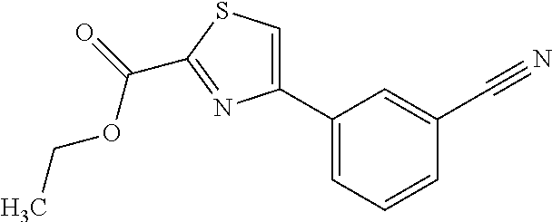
C1(C2=CSC(C(=O)OCC)=N2)=CC=CC(C#N)=C1
